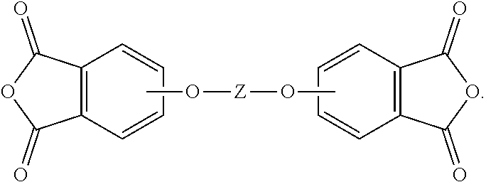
C12=C(C=CC=C1)C(=O)OC2=O.C12=C(C=CC=C1)C(=O)OC2=O.CO[Z]OC
